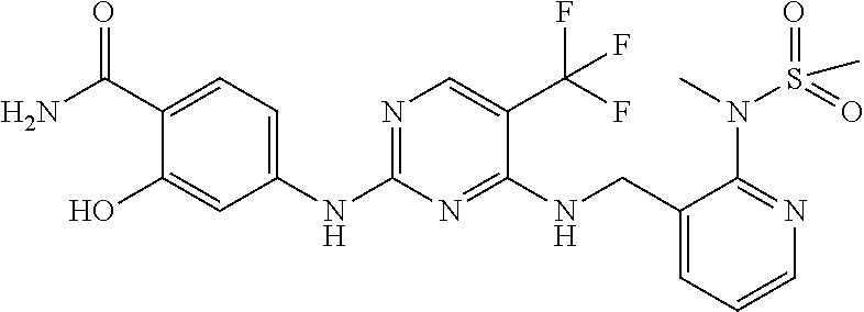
N1=C(NC2=CC=C(C(N)=O)C(O)=C2)N=C(NCC2=CC=CN=C2N(C)S(=O)(=O)C)C(C(F)(F)F)=C1
